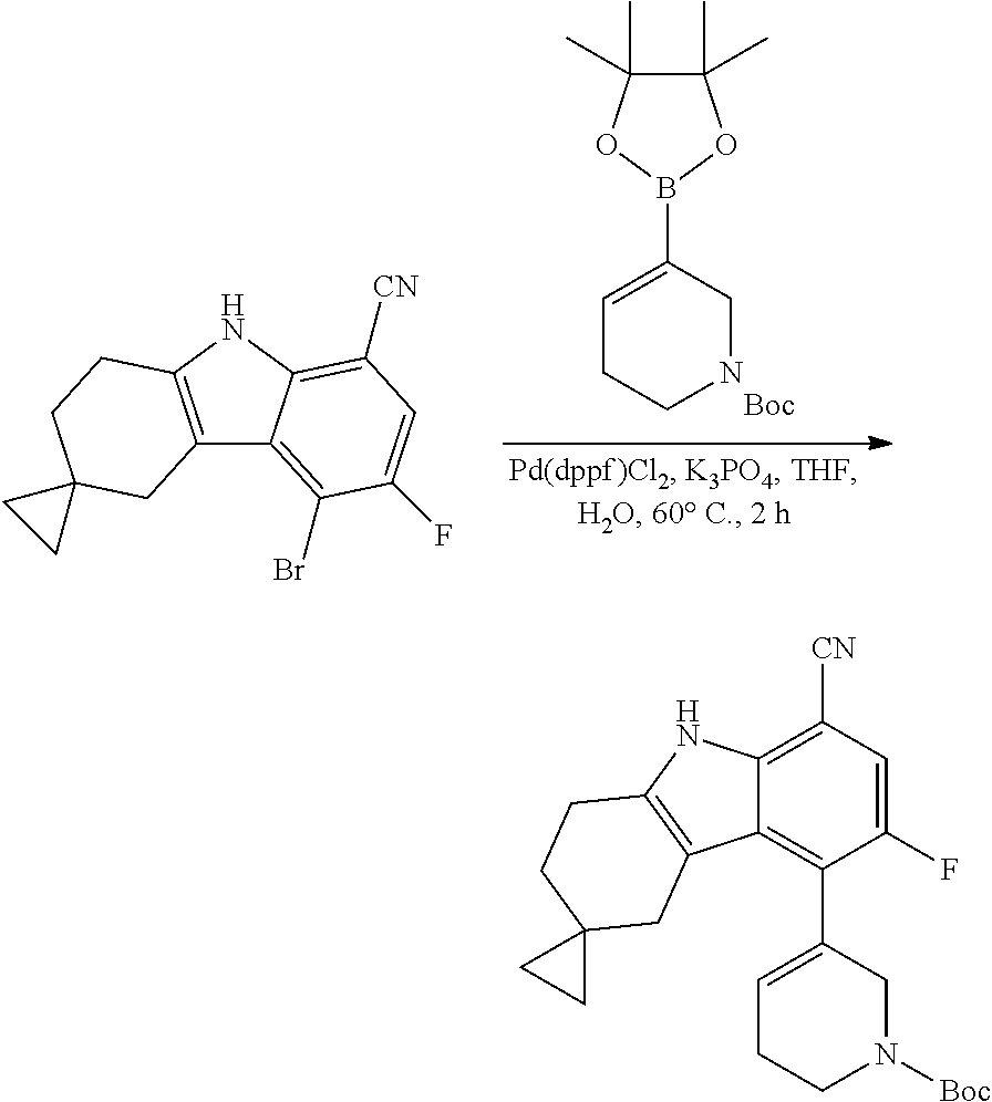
C1=C(B2OC(C)(C)C(C)(C)O2)CNCC1.C12=C(NC3=C([CN])C=C(F)C(Br)=C13)CCC1(C2)CC1.C1(F)=CC([CN])=C2C(=C1C1=CCCN([Boc])C1)C1=C(N2)CCC2(C1)CC2
